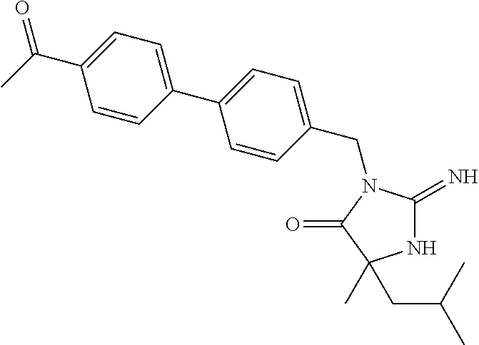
N1C(=N)N(CC2=CC=C(C3=CC=C(C(C)=O)C=C3)C=C2)C(=O)C1(CC(C)C)C
